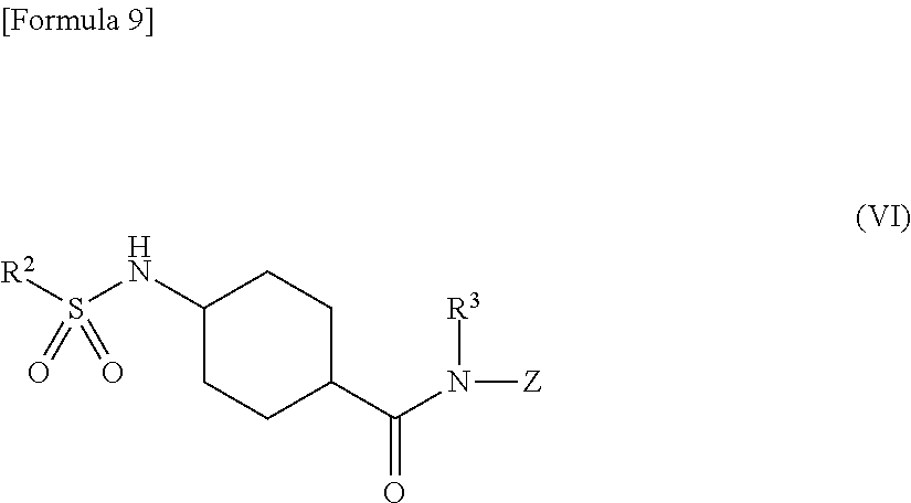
[R2]S(NC1CCC(C(N([Z])[R3])=O)CC1)(=O)=O
